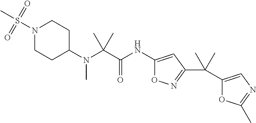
C(N(C1CCN(S(C)(=O)=O)CC1)C)(C)(C)C(=O)NC1=CC(C(C2=CN=C(C)O2)(C)C)=NO1
